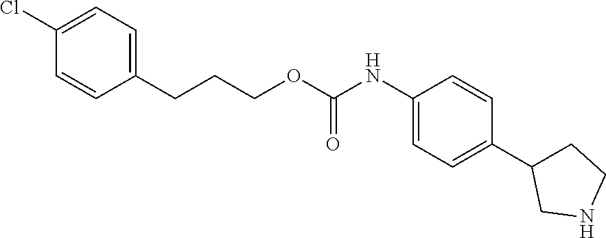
C(CCOC(NC1=CC=C(C2CCNC2)C=C1)=O)C1=CC=C(Cl)C=C1
